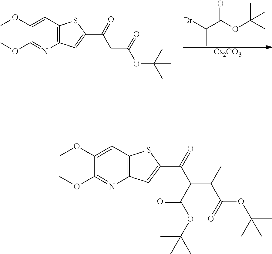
C(C)(Br)C(OC(C)(C)C)=O.[Cs2CO3].C1(OC)=NC2=C(C=C1OC)SC(C(CC(OC(C)(C)C)=O)=O)=C2.C1(OC)=NC2=C(C=C1OC)SC(C(C(C(C(OC(C)(C)C)=O)C)C(OC(C)(C)C)=O)=O)=C2
